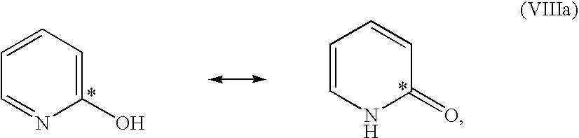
C1=CC=C(O)N=C1.C1=CNC(=O)C=C1
